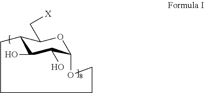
C12C(O)C(O)C(OC1C[X])OCCCC2
